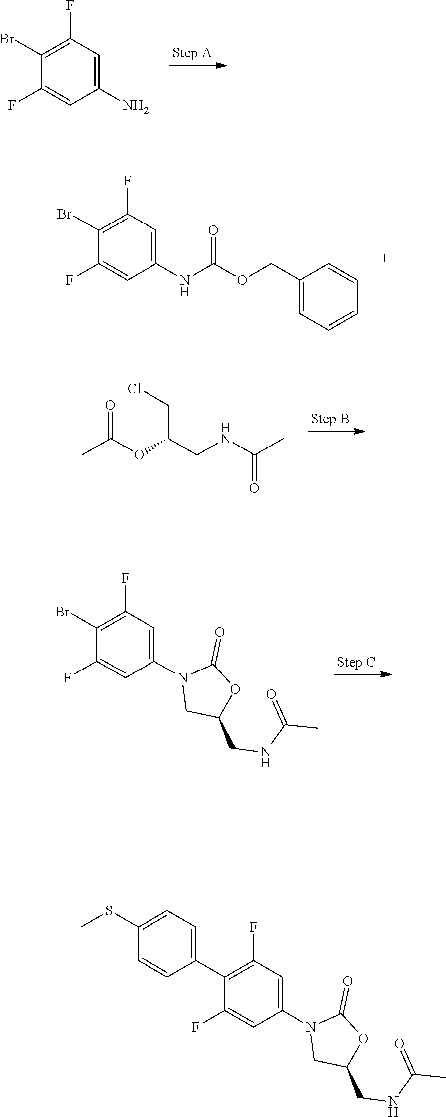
C1(N)=CC(F)=C(Br)C(F)=C1.C1(NC(OCC2=CC=CC=C2)=O)=CC(F)=C(Br)C(F)=C1.CC(OC(CNC(C)=O)CCl)=O.C1(N2CC(CNC(C)=O)OC2=O)=CC(F)=C(Br)C(F)=C1.C1(N2CC(CNC(C)=O)OC2=O)=CC(F)=C(C2=CC=C(SC)C=C2)C(F)=C1
